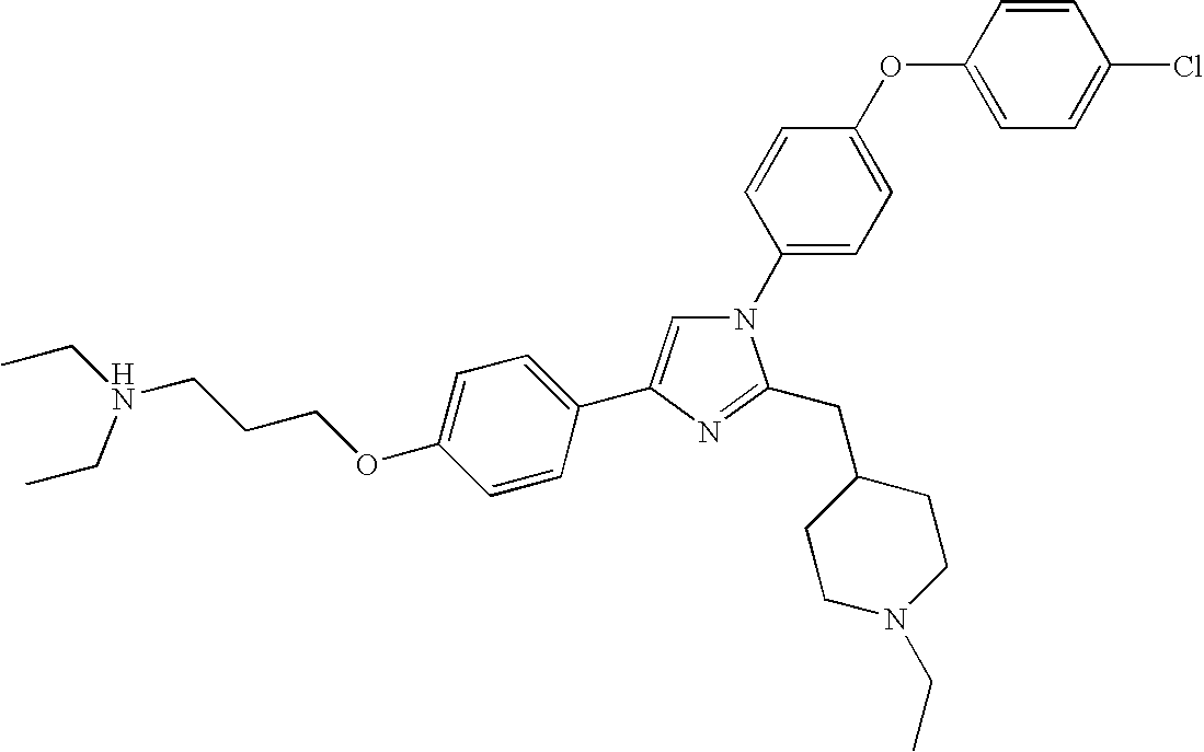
C1=CC(N2C=C(C3=CC=C(OCCCN(CC)CC)C=C3)N=C2CC2CCN(CC)CC2)=CC=C1OC1=CC=C(Cl)C=C1
